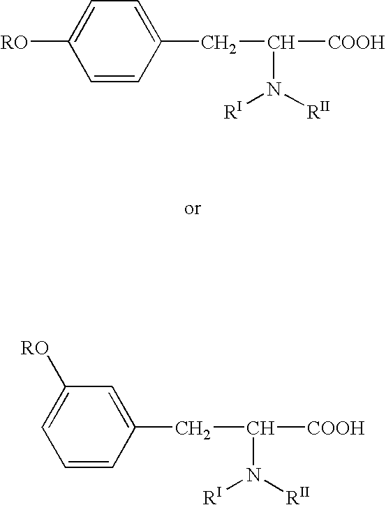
C1=CC(CC([COOH])N([RII])[RI])=CC=C1[RO].C1=CC(CC([COOH])N([RI])[RII])=CC([RO])=C1
